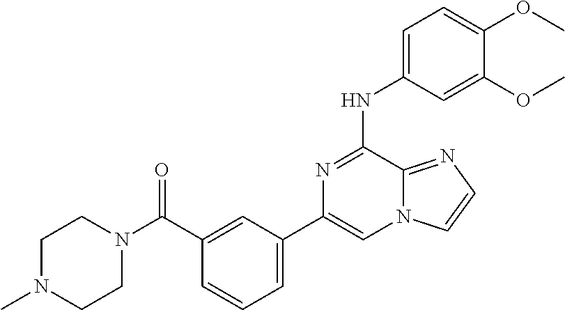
C1=C(NC2=NC(C3=CC=CC(C(=O)N4CCN(C)CC4)=C3)=CN3C2=NC=C3)C=C(OC)C(OC)=C1
